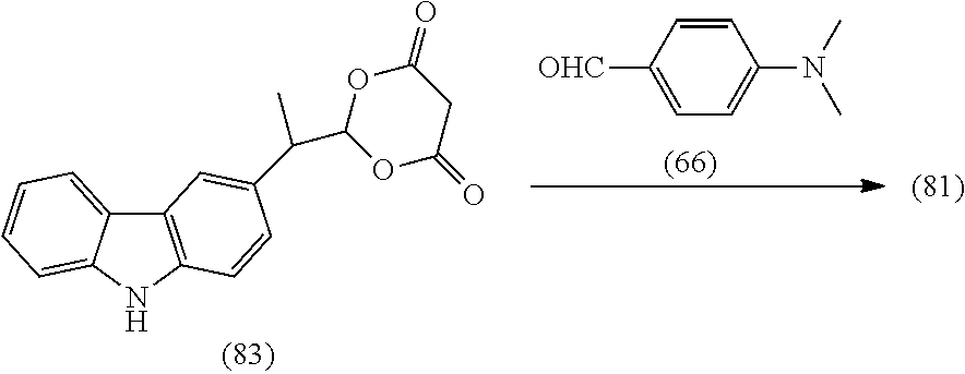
C12=C(NC3=CC=CC=C13)C=CC(C(C)C1OC(=O)CC(=O)O1)=C2.C1([OHC])=CC=C(N(C)C)C=C1
